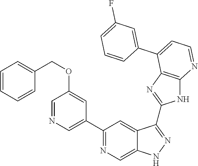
C1(C2=NC=C3C(=C2)C(C2=NC4=C(N2)N=CC=C4C2=CC(F)=CC=C2)=NN3)=CN=CC(OCC2=CC=CC=C2)=C1
